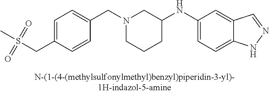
N1(CC2=CC=C(CS(C)(=O)=O)C=C2)CCCC(NC2=CC=C3C(=C2)C=NN3)C1
